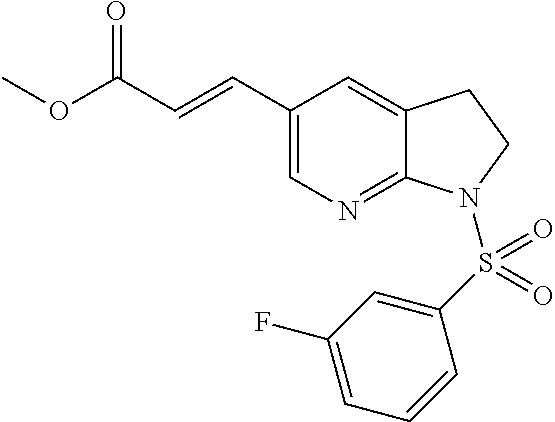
COC(C=CC1=CN=C2C(=C1)CCN2S(C1=CC(F)=CC=C1)(=O)=O)=O
